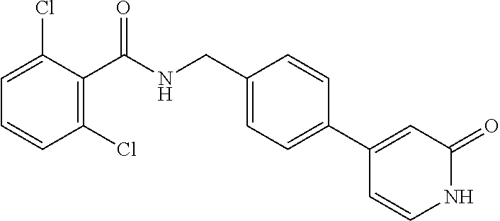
C1=C(Cl)C(C(NCC2=CC=C(C3=CC(=O)NC=C3)C=C2)=O)=C(Cl)C=C1
